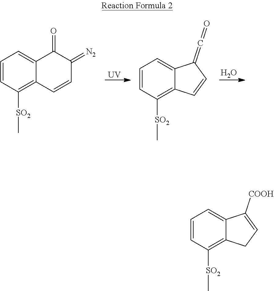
[UV].O.C1=CC([SO2]C)=C2C(=C1)C(=O)C(=[N2])C=C2.C1=CC([SO2]C)=C2C(=C1)C(=C=O)C=C2.C1=CC([SO2]C)=C2C(=C1)C([COOH])=CC2
